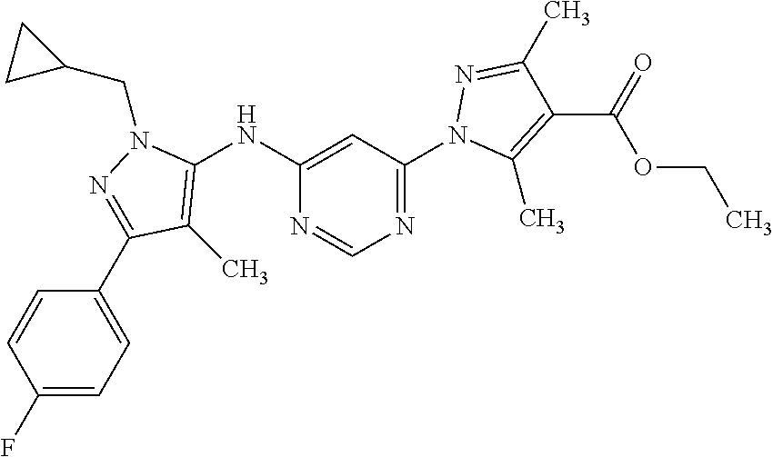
C1(NC2=C(C)C(C3=CC=C(F)C=C3)=NN2CC2CC2)=CC(N2C(C)=C(C(OCC)=O)C(C)=N2)=NC=N1
